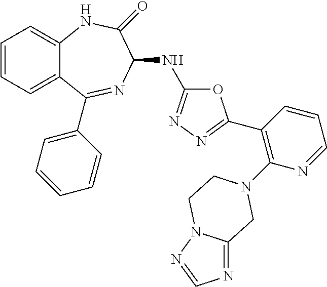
C1=CC=C2C(=C1)NC(=O)C(NC1=NN=C(C3=C(N4CC5=NC=NN5CC4)N=CC=C3)O1)N=C2C1=CC=CC=C1
